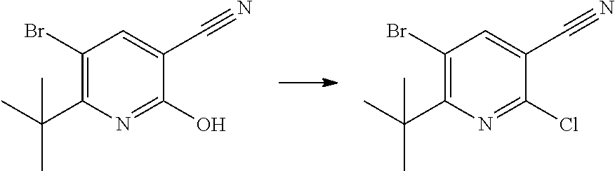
C1(Br)=C(C(C)(C)C)N=C(O)C(C#N)=C1.C1(Br)=C(C(C)(C)C)N=C(Cl)C(C#N)=C1
